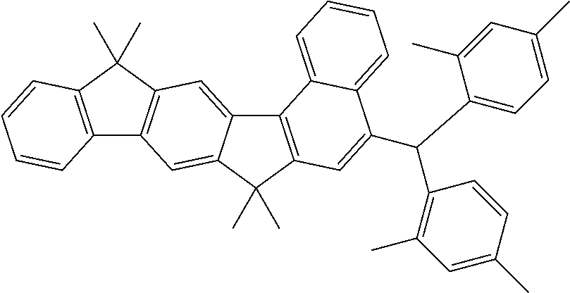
C12=C(C(C)(C)C3=C1C=C1C(=C3)C3=C(C1(C)C)C=C(C(C1=CC=C(C)C=C1C)C1=C(C)C=C(C)C=C1)C1=CC=CC=C31)C=CC=C2
